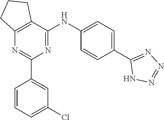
C1(C2=CC(Cl)=CC=C2)=NC2=C(C(NC3=CC=C(C4=NN=NN4)C=C3)=N1)CCC2
